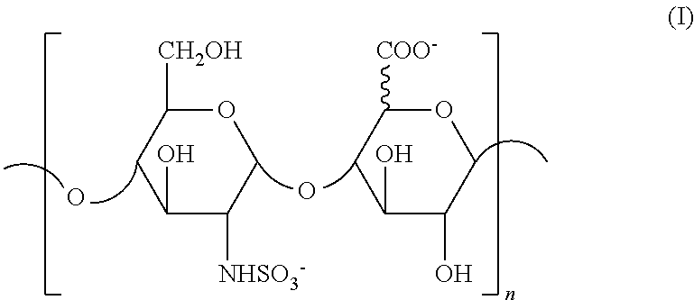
O1C([CH2OH])CC(O)C([NHSO3-])C1.O1C([COO-])CC(O)C(O)C1.O.O
